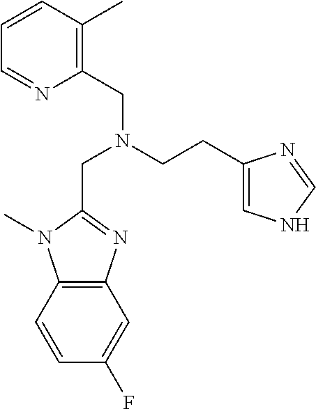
C1=CC2=C(C=C1F)N=C(CN(CC1=C(C)C=CC=N1)CCC1=CNC=N1)N2C
